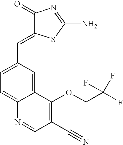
C1(=O)C(=CC2=CC=C3C(=C2)C(OC(C)C(F)(F)F)=C(C#N)C=N3)SC(N)=N1
